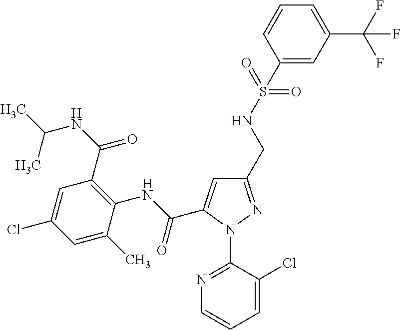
C(C1=CC(CNS(C2=CC(C(F)(F)F)=CC=C2)(=O)=O)=NN1C1=NC=CC=C1Cl)(NC1=C(C(NC(C)C)=O)C=C(Cl)C=C1C)=O
